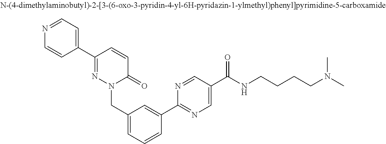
C1=CC(C2=NN(CC3=CC=CC(C4=NC=C(C(=O)NCCCCN(C)C)C=N4)=C3)C(=O)C=C2)=CC=N1
